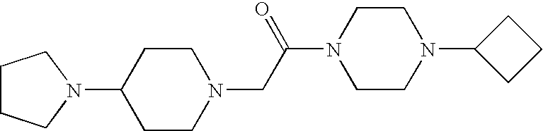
C1(N2CCCC2)CCN(CC(N2CCN(C3CCC3)CC2)=O)CC1
